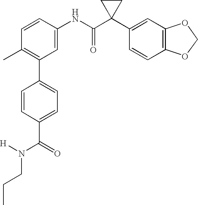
C1(NC(C2(C3=CC4=C(C=C3)OCO4)CC2)=O)=CC(C2=CC=C(C(N(CCC)[H])=O)C=C2)=C(C)C=C1
